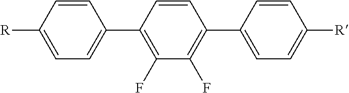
C1=CC(C2=CC=C([R])C=C2)=C(F)C(F)=C1C1=CC=C([R])C=C1
